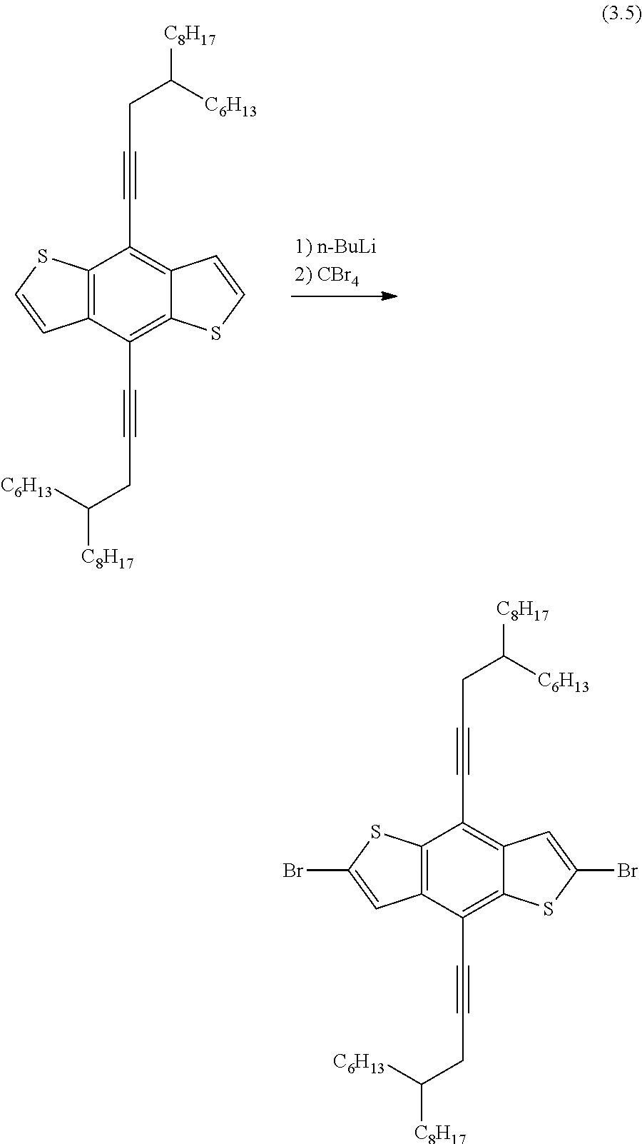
C12=C(C(C#CCC([C8H17])[C6H13])=C3C(=C1C#CCC([C8H17])[C6H13])C=CS3)C=CS2.C12=C(C(C#CCC([C8H17])[C6H13])=C3C(=C1C#CCC([C8H17])[C6H13])C=C(Br)S3)C=C(Br)S2
